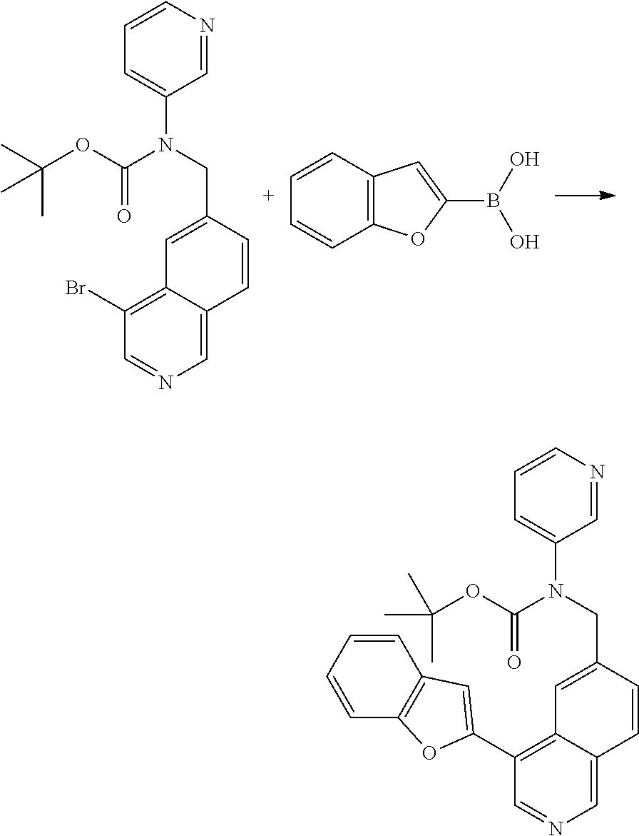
C1=CN=CC(N(C(=O)OC(C)(C)C)CC2=CC3=C(Br)C=NC=C3C=C2)=C1.C1=CC2=C(C=C1)OC(B(O)O)=C2.C1=CN=CC(N(C(=O)OC(C)(C)C)CC2=CC3=C(C4=CC5=C(C=CC=C5)O4)C=NC=C3C=C2)=C1
